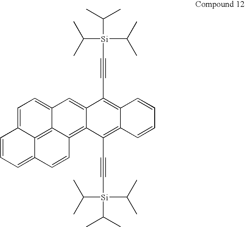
CC(C)[Si](C(C)C)(C(C)C)C#CC1=C2C(=C(C#C[Si](C(C)C)(C(C)C)C(C)C)C3=C4C5=C6C(=CC=C5C=C13)C=CC=C6C=C4)C=CC=C2
